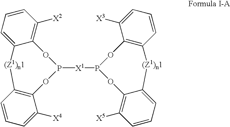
P1([X1]P2OC3=C(C=CC=C3[X3])[(Z1)n1]C3=CC=CC([X5])=C3O2)OC2=C(C=CC=C2[X4])[(Z1)n1]C2=CC=CC([X2])=C2O1
